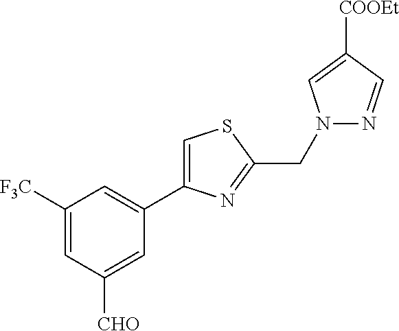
C1([F3C])=CC([CHO])=CC(C2=CSC(CN3N=CC([COOEt])=C3)=N2)=C1
